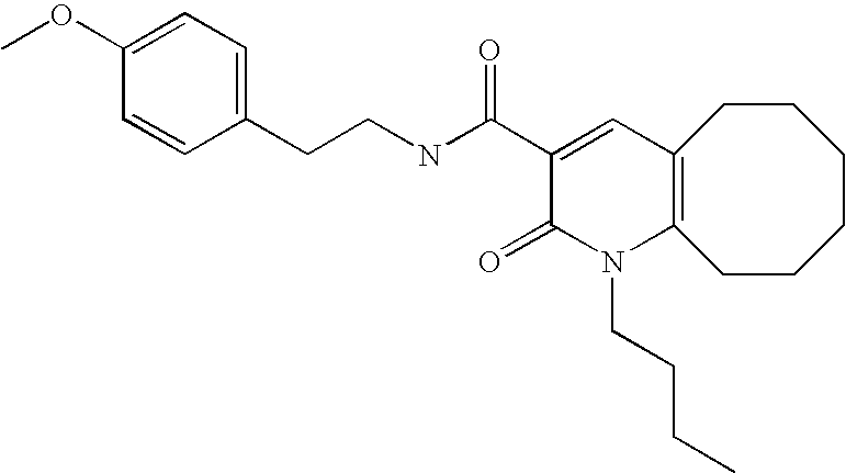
C1(OC)=CC=C(CCNC(C2=CC3=C(N(CCCC)C2=O)CCCCCC3)=O)C=C1
